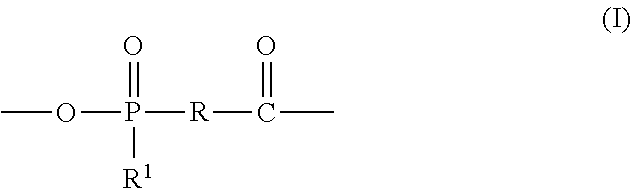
COP([R]C(C)=O)(=O)[R1]
